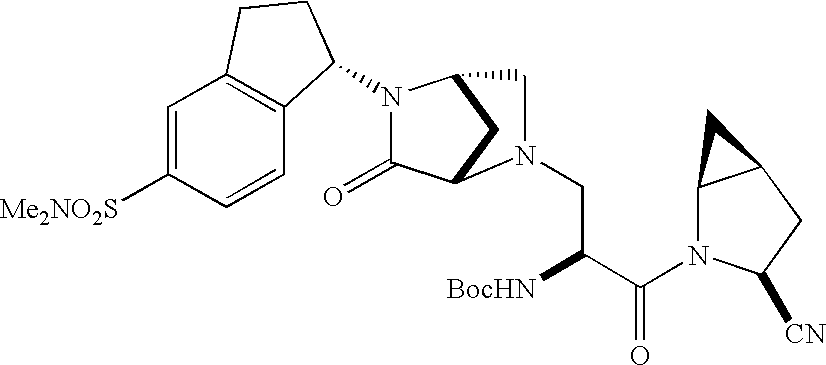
C1=C([Me2NO2S])C=CC2=C1CCC2N1C(=O)C2CC1CN2CC([BocHN])C(=O)N1C2C(CC1[CN])C2
